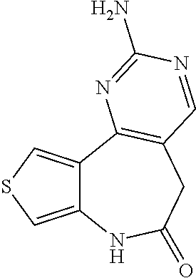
C12=CSC=C1C1=C(CC(=O)N2)C=NC(N)=N1
